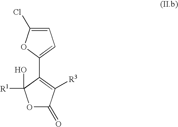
O1C(=O)C([R3])=C(C2=CC=C(Cl)O2)C1([R1])O
